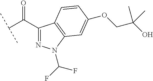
C(C(C1=NN(C(F)F)C2=C1C=CC(OCC(C)(O)C)=C2)=O)(C)C
